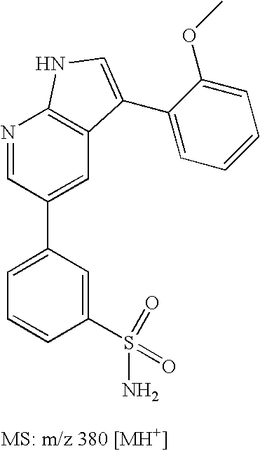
C1=C(C2=CC3=C(N=C2)NC=C3C2=CC=CC=C2OC)C=C(S(=O)(=O)N)C=C1
